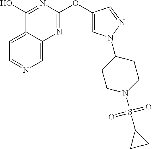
C1=C2C(=CN=C1)N=C(OC1=CN(C3CCN(S(C4CC4)(=O)=O)CC3)N=C1)N=C2O
